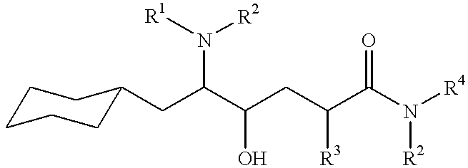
C1CCCC(CC(C(CC(C(N([R4])[R2])=O)[R3])O)N([R1])[R2])C1
